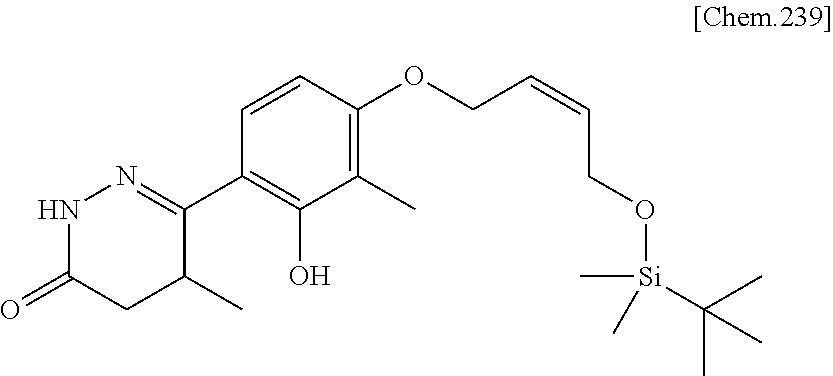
C1(C2=NNC(=O)CC2C)=C(O)C(C)=C(OCC=CCO[Si](C)(C)C(C)(C)C)C=C1
